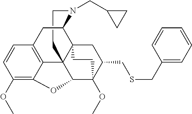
C1CN(CC2CC2)C2C34C15C1=C(C=CC(OC)=C1OC5C(OC)(C(CSCC1=CC=CC=C1)C3)CC4)C2
